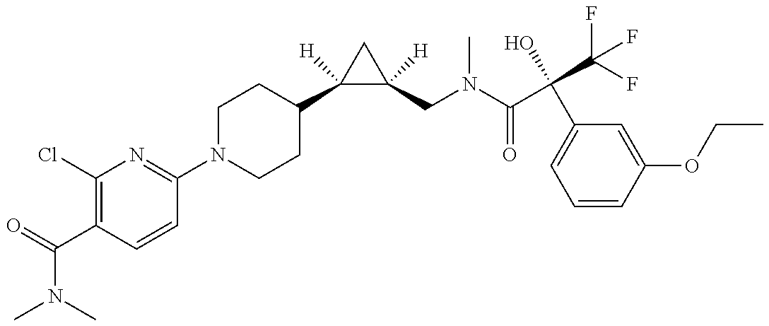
CN(C)C(C1=C(Cl)N=C(N2CCC(C3([H])C([H])(CN(C(C(O)(C(F)(F)F)C4=CC=CC(OCC)=C4)=O)C)C3)CC2)C=C1)=O
